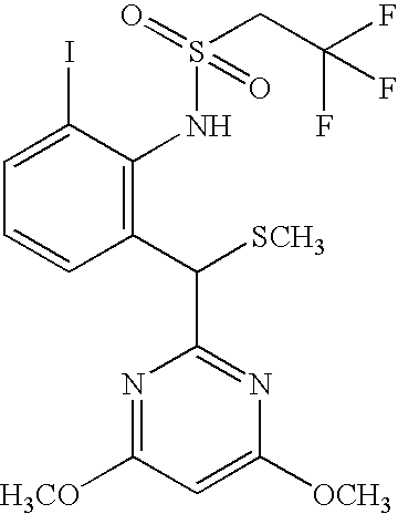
C1=C(I)C(NS(CC(F)(F)F)(=O)=O)=C(C([SCH3])C2=NC([OCH3])=CC([H3CO])=N2)C=C1
